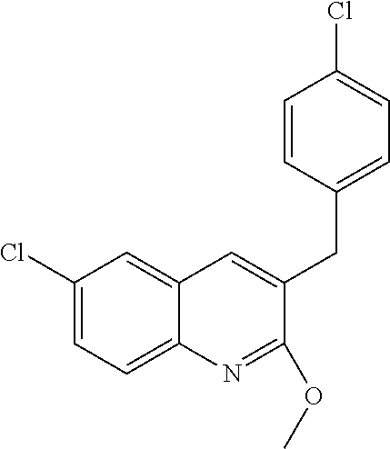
C1(Cl)=CC=C2C(=C1)C=C(CC1=CC=C(Cl)C=C1)C(OC)=N2
